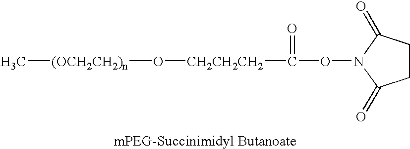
[CH2CH2CH2](C(ON1C(=O)CCC1=O)=O)O[(OCH2CH2)n]C
